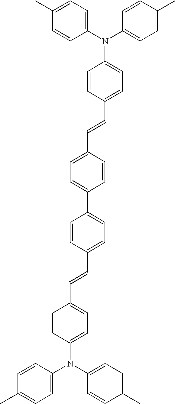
C1(N(C2=CC=C(C)C=C2)C2=CC=C(C)C=C2)=CC=C(C=CC2=CC=C(C3=CC=C(C=CC4=CC=C(N(C5=CC=C(C)C=C5)C5=CC=C(C)C=C5)C=C4)C=C3)C=C2)C=C1
